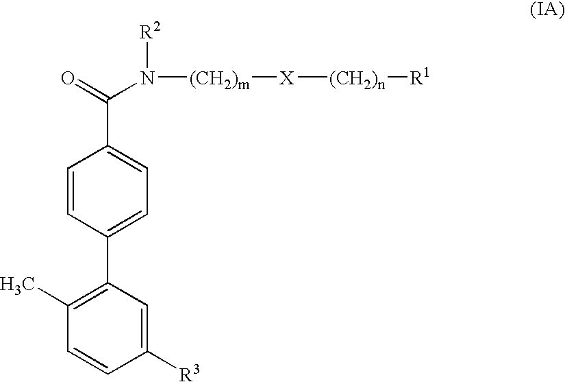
C1(C2=C(C)C=CC([R3])=C2)=CC=C(C(N([(CH2)m][X][(CH2)n][R1])[R2])=O)C=C1
